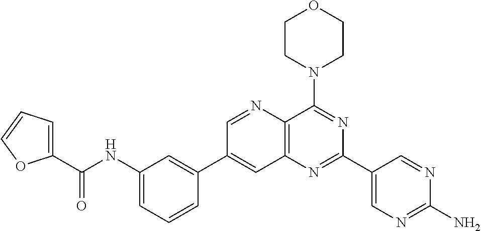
C1(NC(C2=CC=CO2)=O)=CC=CC(C2=CC3=C(C(N4CCOCC4)=NC(C4=CN=C(N)N=C4)=N3)N=C2)=C1
